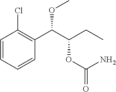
C1=CC=CC(C(C(CC)OC(=O)N)OC)=C1Cl
